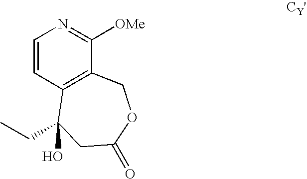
C1=CC2=C(C([OMe])=N1)COC(=O)CC2(O)CC
